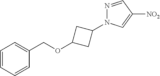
C1=CC=CC(COC2CC(N3N=CC([NO2])=C3)C2)=C1
